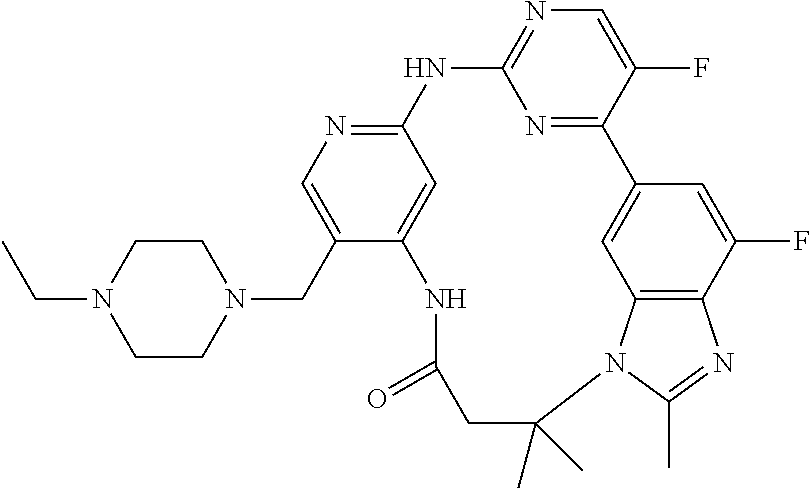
C1CN(CC2=CN=C3C=C2NC(=O)CC(C)(C)N2C4=C(C(F)=CC(=C4)C4=NC(=NC=C4F)N3)N=C2C)CCN1CC
